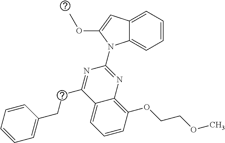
C12=CC=CC=C1N(C1=NC3=C(OCCOC)C=CC=C3C(CCC3=CC=CC=C3)=N1)C(OC)=C2
